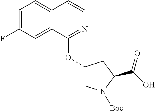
C1=C(F)C=C2C(=C1)C=CN=C2OC1CN([Boc])C(C(O)=O)C1
